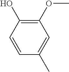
C1(OC)=C(O)C=CC(C)=C1
